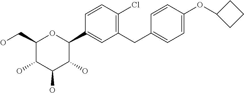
C1(CO)C(O)C(O)C(O)C(C2=CC(CC3=CC=C(OC4CCC4)C=C3)=C(Cl)C=C2)O1
